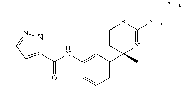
N1C(C(NC2=CC(C3(C)N=C(N)SCC3)=CC=C2)=O)=CC(C)=N1
